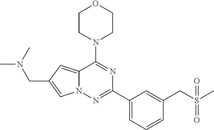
N12C(=CC(CN(C)C)=C1)C(N1CCOCC1)=NC(C1=CC=CC(CS(=O)(C)=O)=C1)=N2
